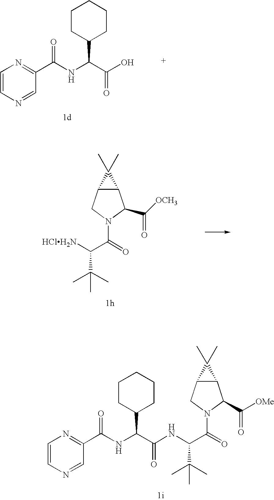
C1=CN=CC(C(NC(C(O)=O)C2CCCCC2)=O)=N1.[HClH2N]C(C(=O)N1CC2C(C1C([OCH3])=O)C2(C)C)C(C)(C)C.C1=CN=CC(C(NC(C(NC(C(=O)N2CC3C(C2C([OMe])=O)C3(C)C)C(C)(C)C)=O)C2CCCCC2)=O)=N1
